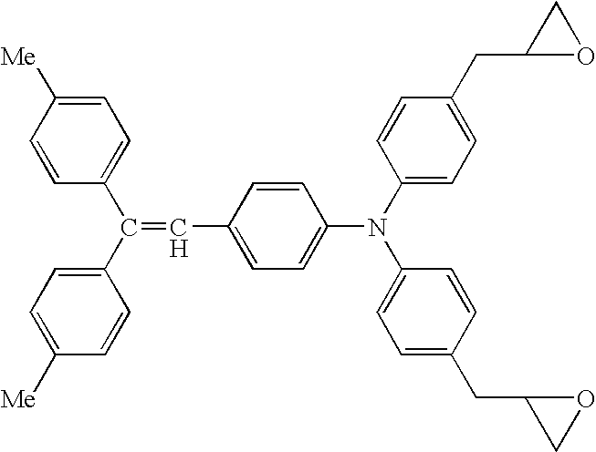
C1=CC(C(C2=CC=C([Me])C=C2)=CC2=CC=C(N(C3=CC=C(CC4OC4)C=C3)C3=CC=C(CC4CO4)C=C3)C=C2)=CC=C1[Me]
